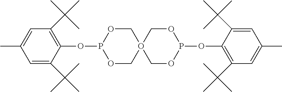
O1CO2(COP1OC1=C(C(C)(C)C)C=C(C)C=C1C(C)(C)C)COP(OC1=C(C(C)(C)C)C=C(C)C=C1C(C)(C)C)OC2
